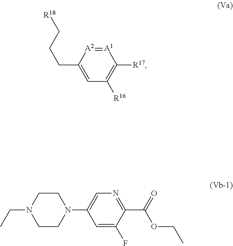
[A1]1=[A2]C(CCC[R18])=CC([R16])=C1[R17].C1CN(CC)CCN1C1=CN=C(C(=O)OCC)C(F)=C1
